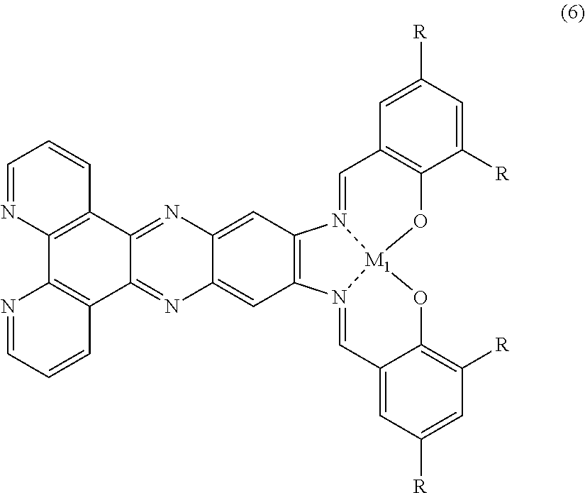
C12=CC3=C(C=C1N=C1C(=N2)C2=C(C4=C1C=CC=N4)N=CC=C2)N1=CC2=CC([R])=CC([R])=C2O[M1]12N3=CC1=C(C([R])=CC([R])=C1)O2
